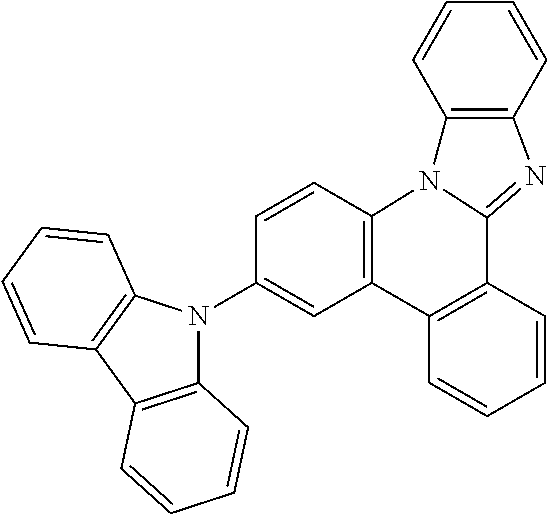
C1(N2C3=C(C4=C2C=CC=C4)C=CC=C3)=CC2=C(C=C1)N1C(=NC3=C1C=CC=C3)C1=C2C=CC=C1
